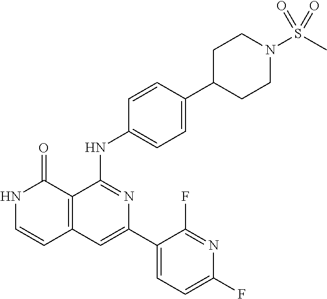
C1=CC(NC2=NC(C3=CC=C(F)N=C3F)=CC3=C2C(=O)NC=C3)=CC=C1C1CCN(S(C)(=O)=O)CC1
